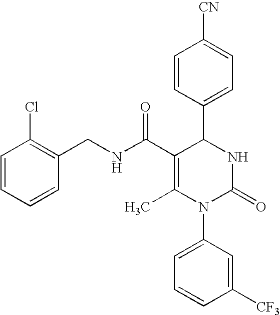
C1=CC(C2C(C(=O)NCC3=C(Cl)C=CC=C3)=C(C)N(C3=CC=CC([CF3])=C3)C(=O)N2)=CC=C1[CN]
